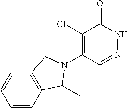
C1(Cl)=C(N2C(C)C3=C(C=CC=C3)C2)C=NNC1=O
